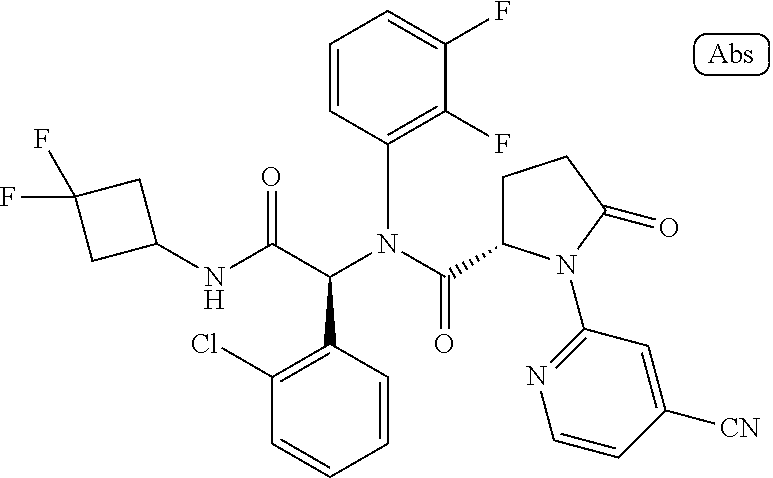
C1(NC(C(N(C(=O)C2CCC(=O)N2C2=NC=CC([CN])=C2)C2=C(F)C(F)=CC=C2)C2=C(Cl)C=CC=C2)=O)CC(F)(F)C1
